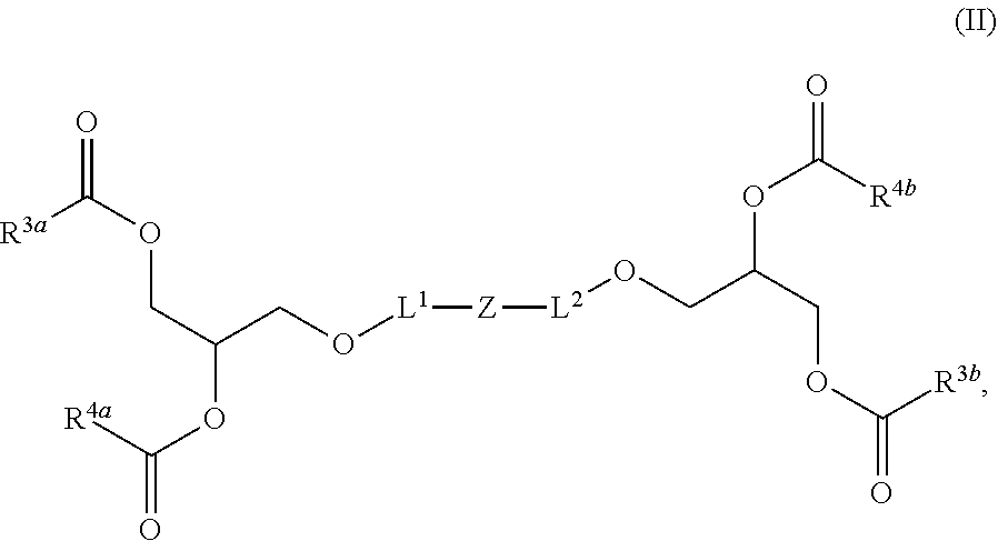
[L1]([Z][L2]OCC(COC(=O)[R3b])OC([R4b])=O)OCC(COC(=O)[R3a])OC(=O)[R4a]
